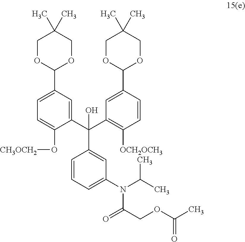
C1=CC=C(N(C(C)C)C(=O)COC(C)=O)C=C1C(C1=CC(C2OCC(C)(C)CO2)=CC=C1O[CH3OCH2])(C1=C([OCH2OCH3])C=CC(C2OCC(C)(C)CO2)=C1)O
